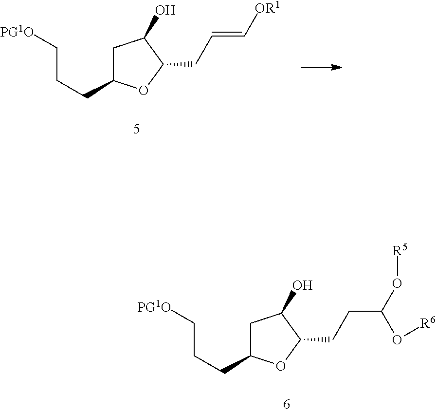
[PG1O]CCCC1CC(O)C(CC=C[OR1])O1.[PG1O]CCCC1CC(O)C(CCC(O[R6])O[R5])O1
